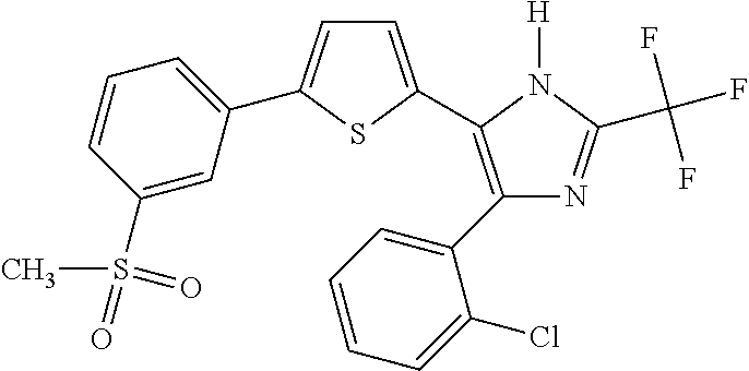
C1=C(C2=C(C3=CC=CC=C3Cl)N=C(C(F)(F)F)N2[H])SC(C2=CC=CC(S(C)(=O)=O)=C2)=C1
